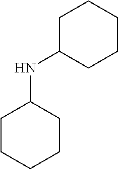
C1CCCCC1NC1CCCCC1
